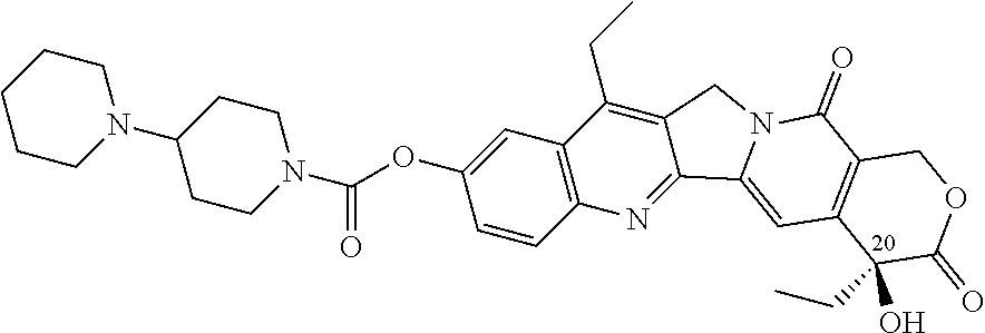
C1CCCCN1C1CCN(C(OC2=CC3=C(C=C2)N=C2C(=C3CC)CN3C2=CC2=C(C3=O)COC(=O)C2(O)CC)=O)CC1
